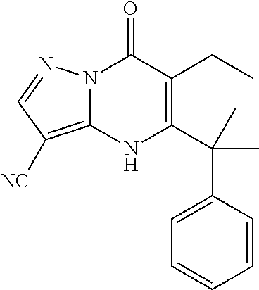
C1(CC)=C(C(C2=CC=CC=C2)(C)C)NC2=C([NC])C=NN2C1=O
